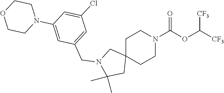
C1C2(CCN(C(OC([CF3])[CF3])=O)C1)CN(CC1=CC(Cl)=CC(N3CCOCC3)=C1)C(C)(C)C2
